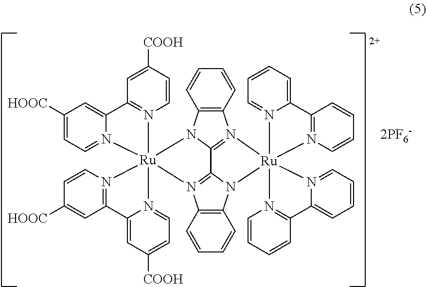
C1([HOOC])=CC=N2C(=C1)C1=N(C=CC([COOH])=C1)[Ru]213(N2=CC=C([COOH])C=C2C2=N1C=CC([HOOC])=C2)N1C2=N(C4=C1C=CC=C4)[Ru]14(N5C2=N3C2=C5C=CC=C2)(N2=CC=CC=C2C2=N1C=CC=C2)N1=CC=CC=C1C1=N4C=CC=C1.[2PF6-]
